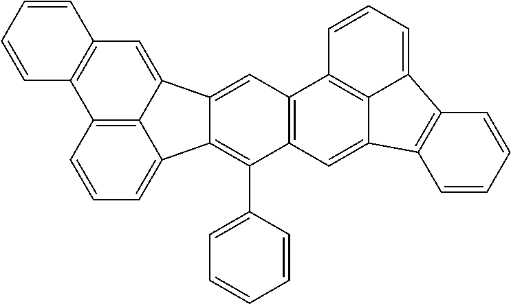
C12=C3C(=CC=C1)C1=C(C4=CC=CC=C4)C4=C(C=C1C3=CC1=C2C=CC=C1)C1=C2C(=C4)C3=C(C2=CC=C1)C=CC=C3
